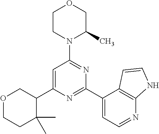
O1CCC(C)(C)C(C2=CC(N3C(C)COCC3)=NC(C3=CC=NC4=C3C=CN4)=N2)C1
